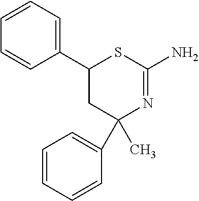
C1=CC=C(C2CC(C3=CC=CC=C3)(C)N=C(N)S2)C=C1
